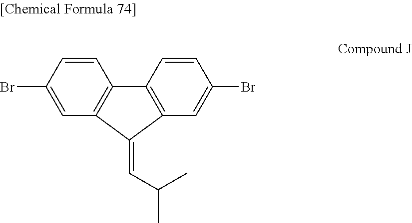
C1=C(Br)C=CC2=C1C(=CC(C)C)C1=C2C=CC(Br)=C1
